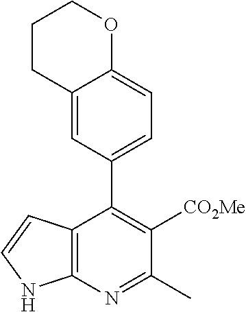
C1CC2=CC(C3=C([CO2Me])C(C)=NC4=C3C=CN4)=CC=C2OC1
